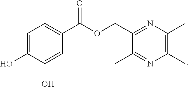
C1=C(O)C(O)=CC(C(OCC2=NC(C)=C(C)N=C2C)=O)=C1
